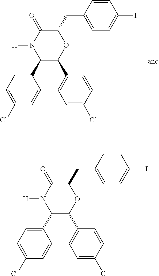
C1(C2=CC=C(Cl)C=C2)C(C2=CC=C(Cl)C=C2)OC(CC2=CC=C(I)C=C2)C(=O)N1[H].C1(C2=CC=C(Cl)C=C2)C(C2=CC=C(Cl)C=C2)OC(CC2=CC=C(I)C=C2)C(=O)N1[H]
